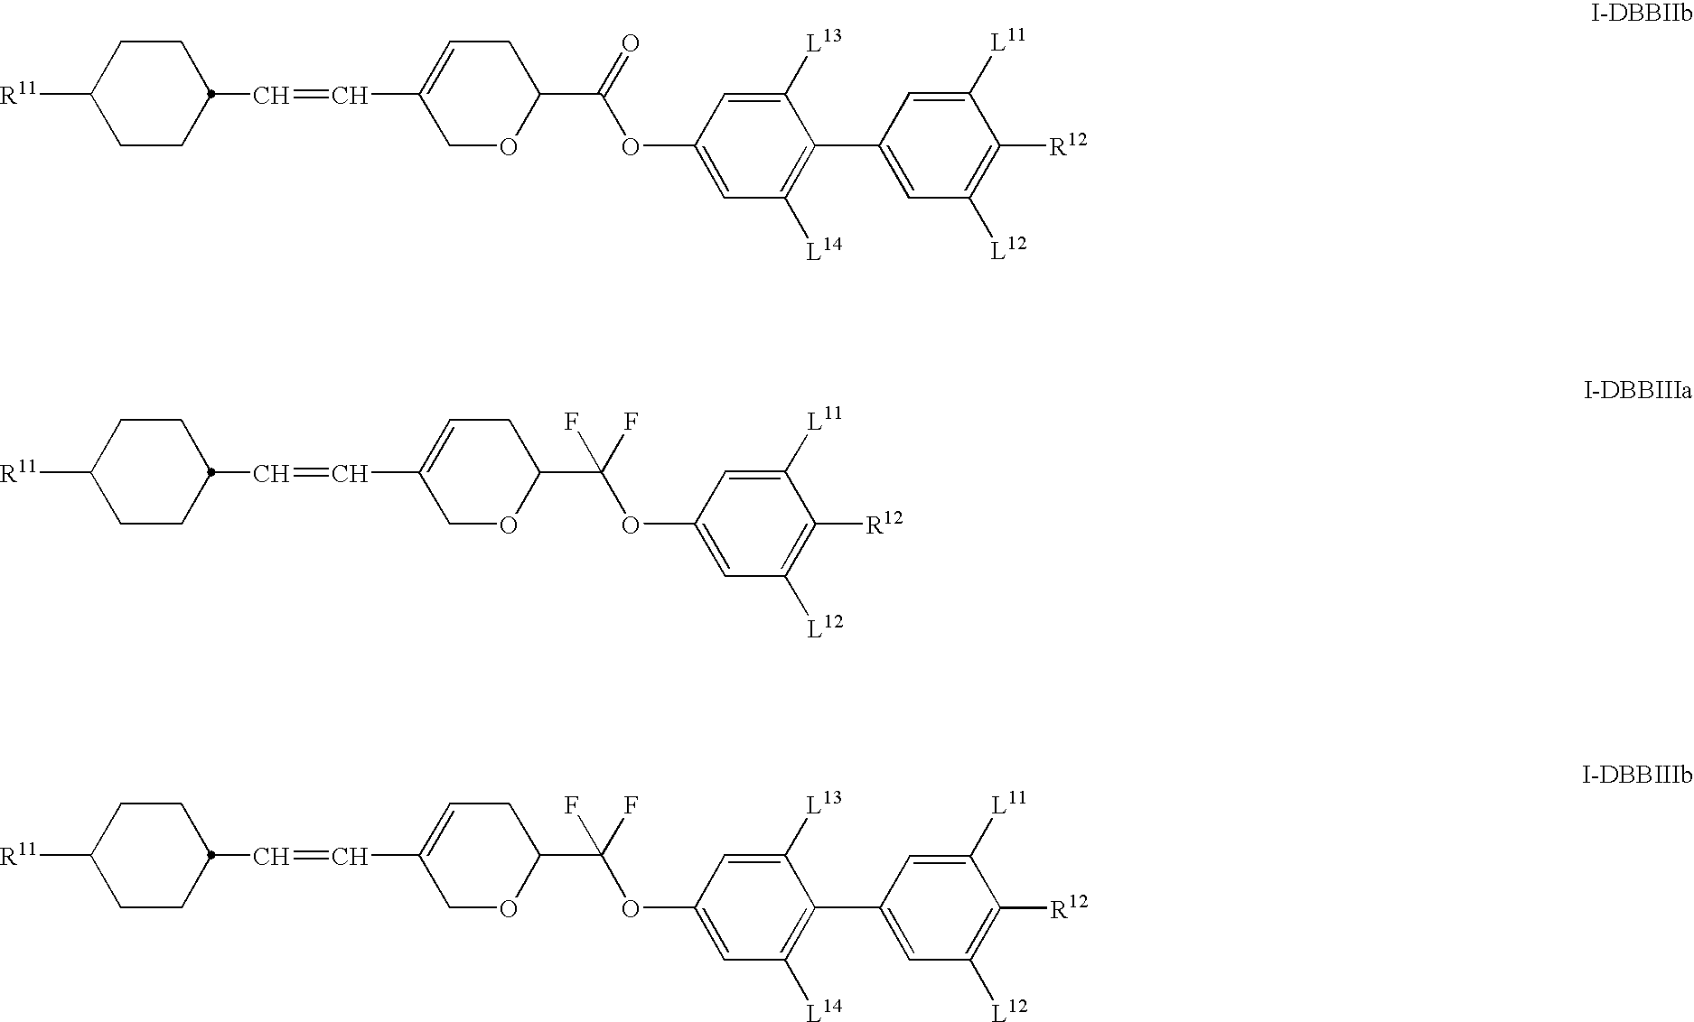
C1(OC(C2OCC(C=CC3CCC([R11])CC3)=CC2)=O)=CC([L14])=C(C2=CC([L12])=C([R12])C([L11])=C2)C([L13])=C1.C1(OC(C2OCC(C=CC3CCC([R11])CC3)=CC2)(F)F)=CC([L14])=C(C2=CC([L12])=C([R12])C([L11])=C2)C([L13])=C1.C1OC(C(OC2=CC([L12])=C([R12])C([L11])=C2)(F)F)CC=C1C=CC1CCC([R11])CC1
